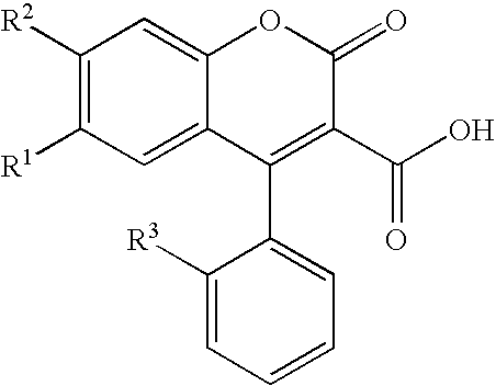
C1([R2])=C([R1])C=C2C(=C1)OC(=O)C(C(O)=O)=C2C1=CC=CC=C1[R3]
